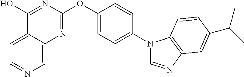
C1=C2C(=CN=C1)N=C(OC1=CC=C(N3C=NC4=C3C=CC(C(C)C)=C4)C=C1)N=C2O
